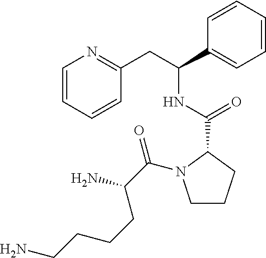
C1=CC=CC(CC(C2=CC=CC=C2)NC(C2N(C(C(N)CCCCN)=O)CCC2)=O)=N1
